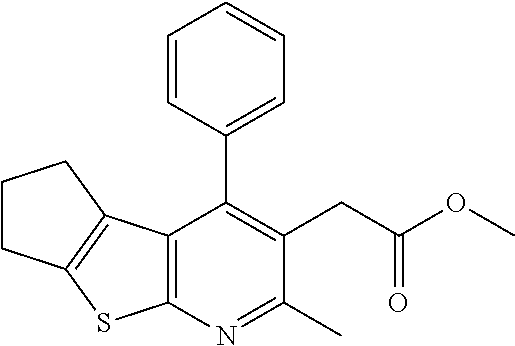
C12=C(N=C(C)C(CC(OC)=O)=C1C1=CC=CC=C1)SC1=C2CCC1
